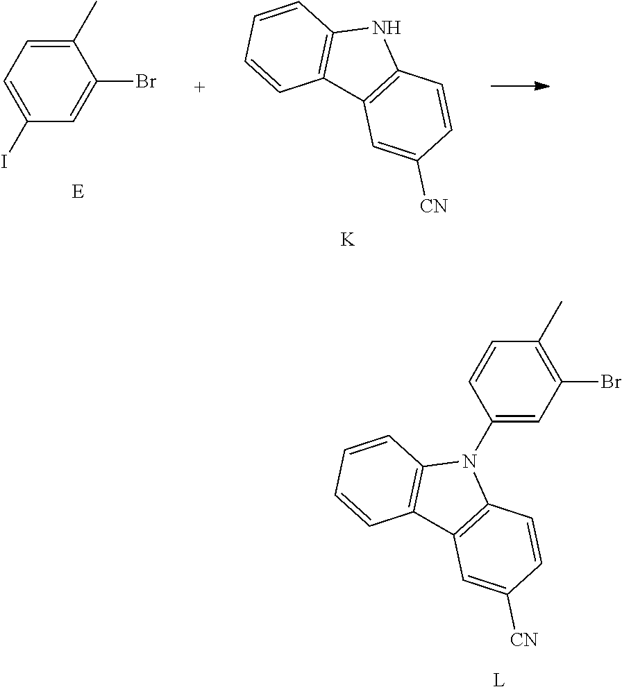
C1=CC2=C(C=C1)N(C1=CC(Br)=C(C)C=C1)C1=C2C=C([CN])C=C1.[L].C1=CC2=C(C=C1)NC1=C2C=C([CN])C=C1.[K].IC1=CC=C(C)C(Br)=C1
